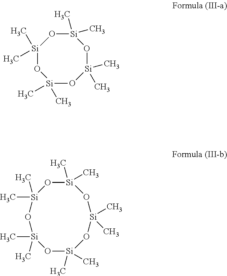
O1[Si](C)(C)O[Si](C)(C)O[Si](C)(C)O[Si](C)(C)O[Si]1(C)C.[Si]1(C)(C)O[Si](C)(C)O[Si](C)(C)O[Si](C)(C)O1
